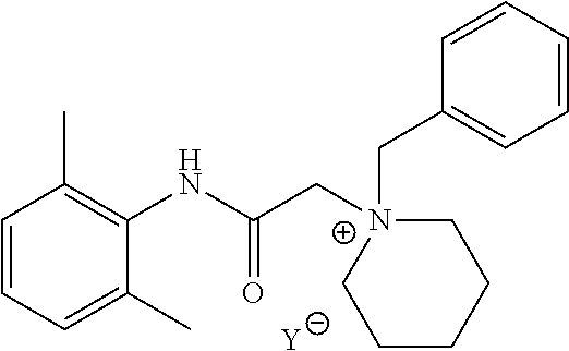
[Y].C1=CC=C(C)C(NC(C[N+]2(CC3=CC=CC=C3)CCCCC2)=O)=C1C
